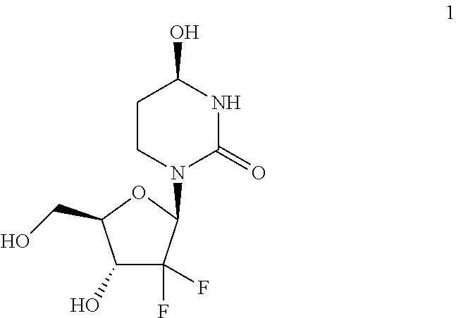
C1CN(C2C(F)(F)C(O)C(CO)O2)C(=O)NC1O
